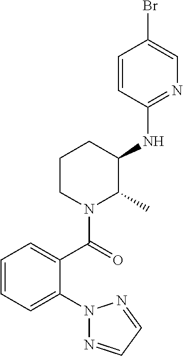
N1(C2=CC=CC=C2C(N2C(C)C(NC3=NC=C(Br)C=C3)CCC2)=O)N=CC=N1
